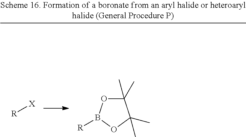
[X][R].C1(C)(C)OB([R])OC1(C)C
